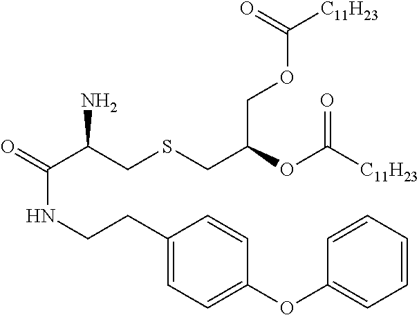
O=C(C(CSCC(OC([C11H23])=O)COC([C11H23])=O)N)NCCC1=CC=C(OC2=CC=CC=C2)C=C1
